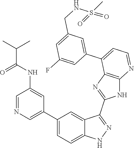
C1=NC=C(C2=CC=C3C(=C2)C(C2=NC4=C(N2)N=CC=C4C2=CC(CNS(=O)(C)=O)=CC(F)=C2)=NN3)C=C1NC(C(C)C)=O
